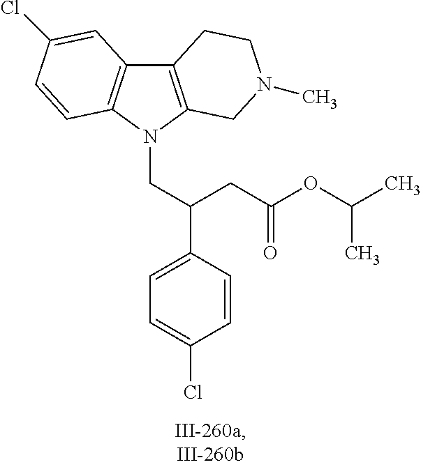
C12=C(N(CC(C3=CC=C(Cl)C=C3)CC(OC(C)C)=O)C3=C1C=C(Cl)C=C3)CN(C)CC2
